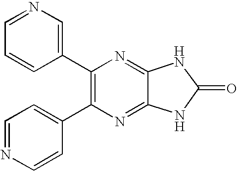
C1(C2=C(C3=CC=NC=C3)N=C3C(=N2)NC(=O)N3)=CN=CC=C1
